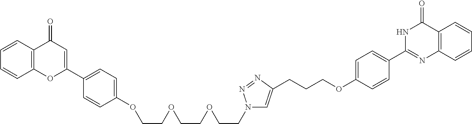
C12=C(C=CC=C1)C(=O)C=C(C1=CC=C(OCCOCCOCCN3C=C(CCCOC4=CC=C(C5=NC6=C(C(=O)N5)C=CC=C6)C=C4)N=N3)C=C1)O2
